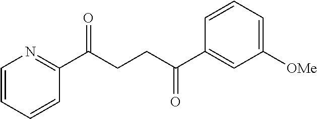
C1(C(CCC(C2=CC([OMe])=CC=C2)=O)=O)=NC=CC=C1
